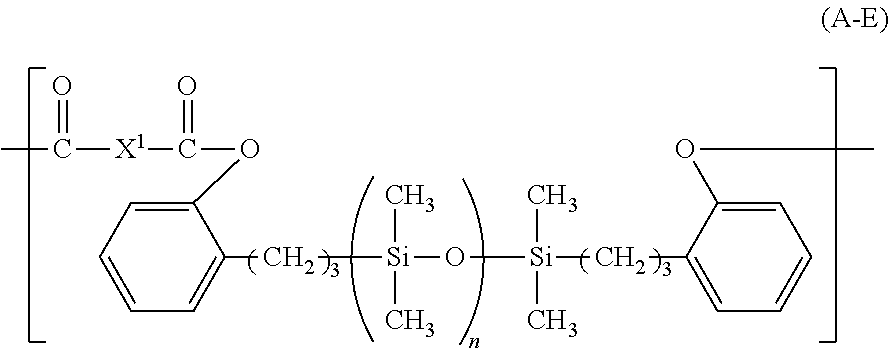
CC(=O)[X1]C(=O)OC1=CC=CC=C1C[Si](O[Si](C)(C)CC1=CC=CC=C1OC)(C)C
